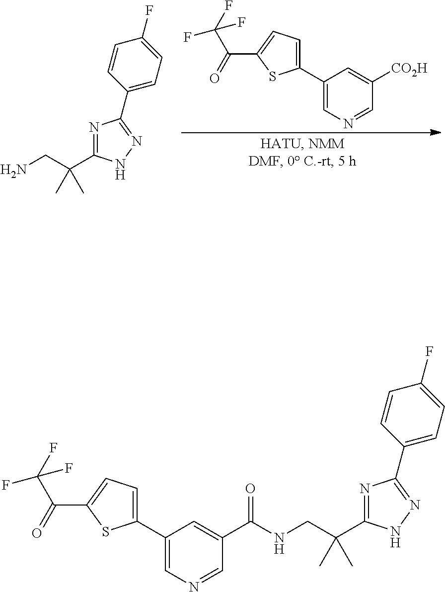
C1(C2=NNC(C(CN)(C)C)=N2)=CC=C(F)C=C1.C1(C2=CC=C(C(=O)C(F)(F)F)S2)=CN=CC([CO2H])=C1.C1(C2=CC=C(C(=O)C(F)(F)F)S2)=CN=CC(C(=O)NCC(C2=NC(C3=CC=C(F)C=C3)=NN2)(C)C)=C1
